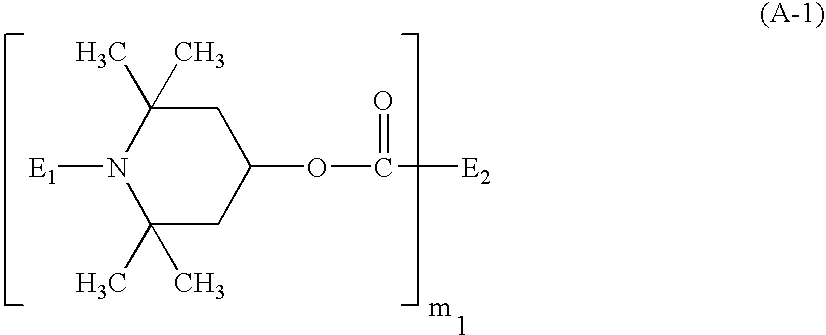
C1(C)(C)CC(OC([E2])=O)CC(C)(C)N1[E1]
